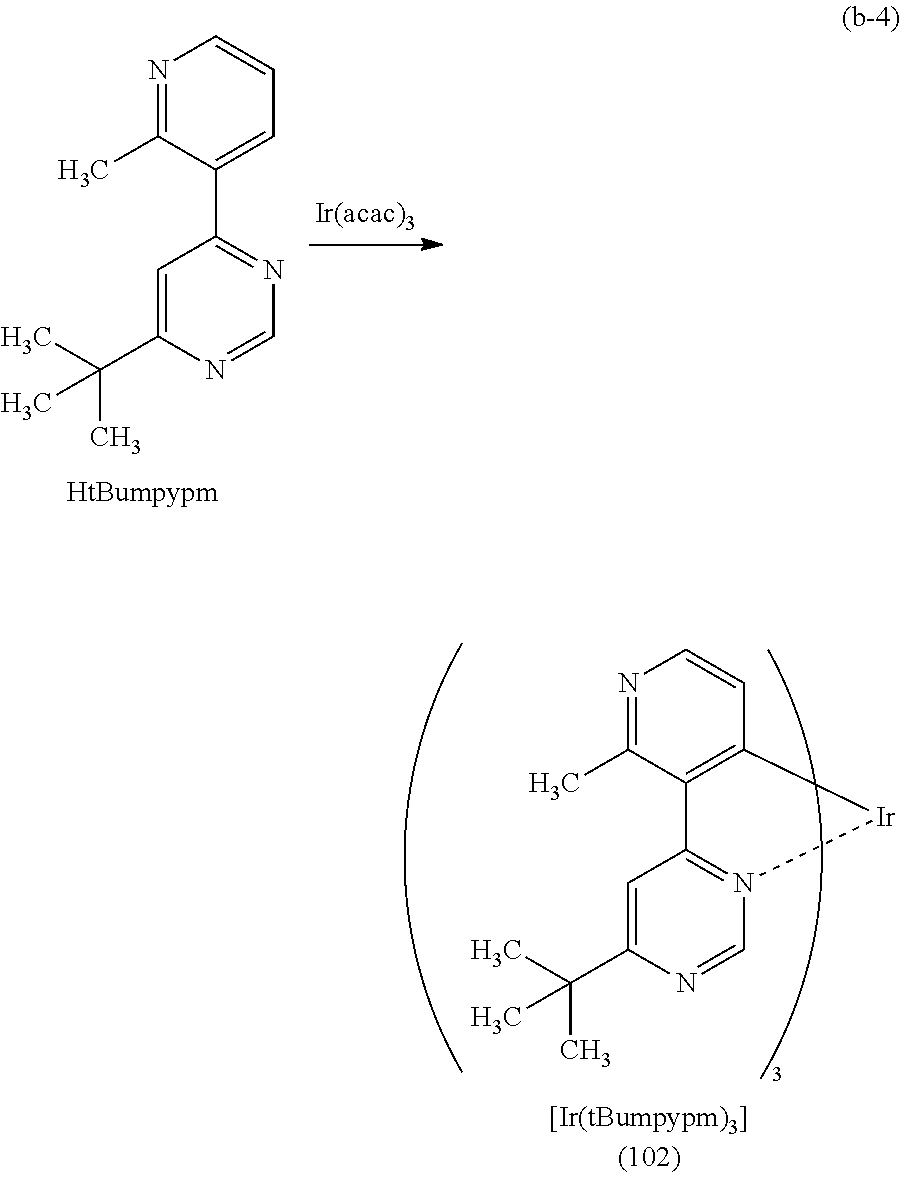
C(C1=CC(C2=CC=CN=C2C)=NC=N1)(C)(C)C.C(C1=CC2=N(C=N1)[Ir]C1=C2C(C)=NC=C1)(C)(C)C
